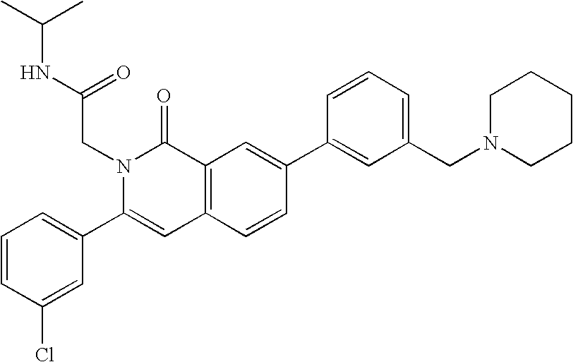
C1=CC(Cl)=CC(C2=CC3=C(C(=O)N2CC(=O)NC(C)C)C=C(C2=CC(CN4CCCCC4)=CC=C2)C=C3)=C1
